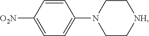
[O2N]C1=CC=C(N2CC[NH]CC2)C=C1
